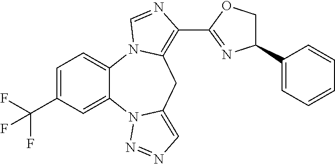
C1=C(C(F)(F)F)C=C2C(=C1)N1C(=C(C3=NC(C4=CC=CC=C4)CO3)N=C1)CC1=CN=NN21
